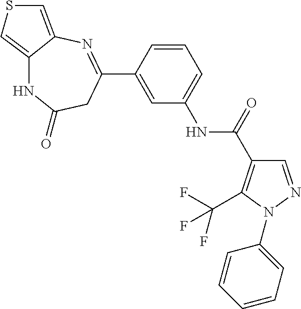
C12=CSC=C1N=C(C1=CC(NC(=O)C3=C(C(F)(F)F)N(C4=CC=CC=C4)N=C3)=CC=C1)CC(=O)N2
